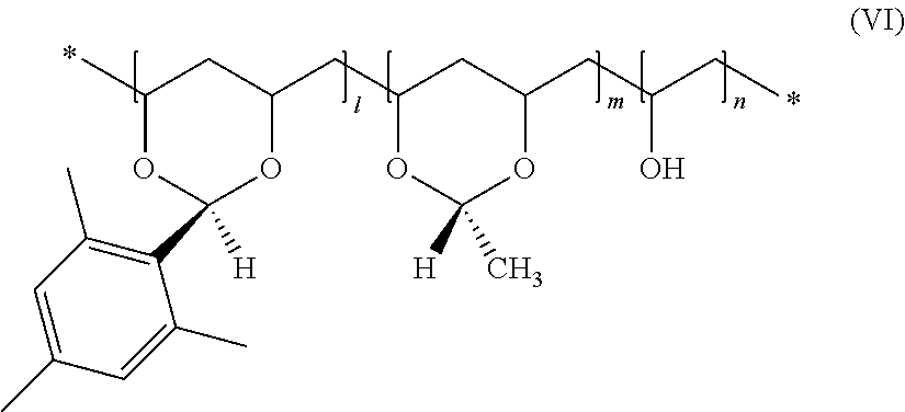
C1(C)OC(C2=C(C)C=C(C)C=C2C)([H])OC(CC2OC([H])(C)OC(CC(CC)O)C2)C1
